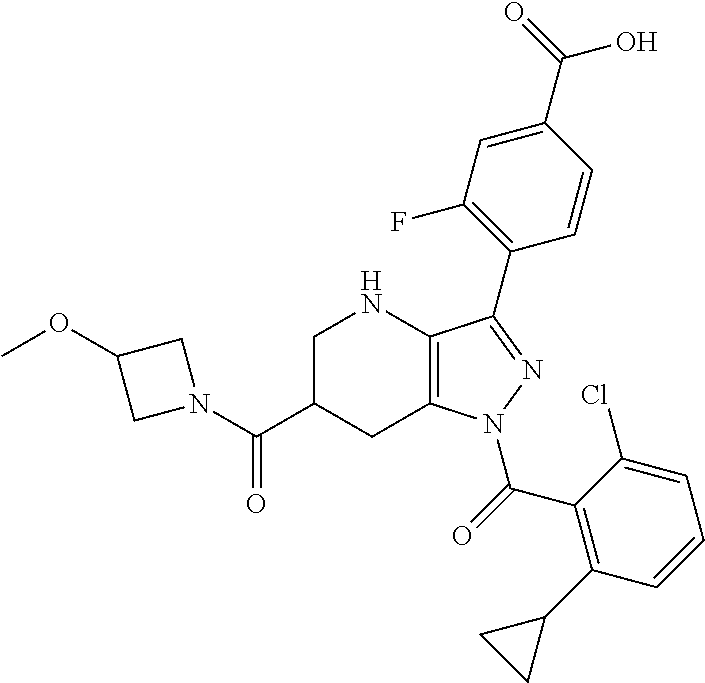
C1C(C(=O)N2CC(OC)C2)CC2=C(N1)C(C1=C(F)C=C(C(O)=O)C=C1)=NN2C(=O)C1=C(C2CC2)C=CC=C1Cl
